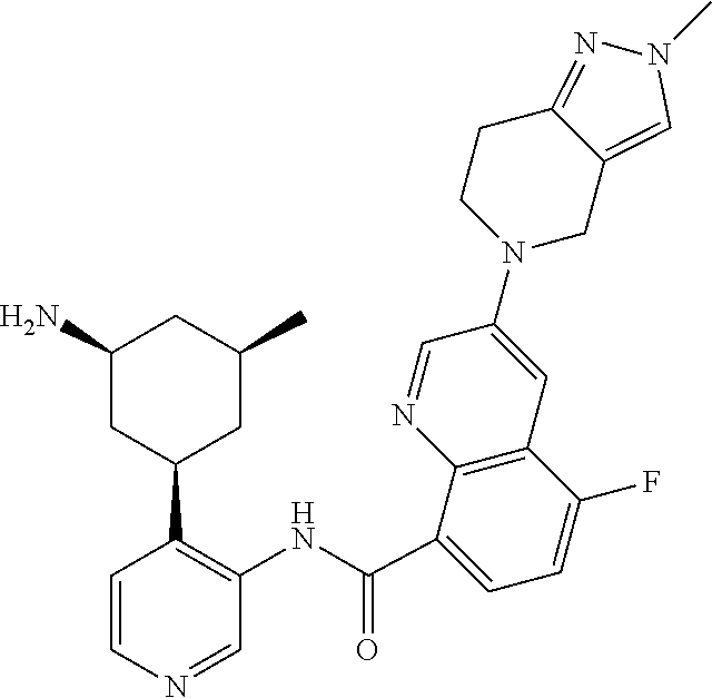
C1(N)CC(C2=C(NC(C3=CC=C(F)C4=C3N=CC(N3CC5=CN(C)N=C5CC3)=C4)=O)C=NC=C2)CC(C)C1
